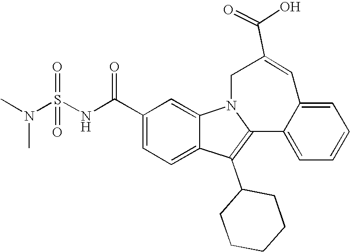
C1(C(NS(N(C)C)(=O)=O)=O)=CC=C2C(=C1)N1C(=C2C2CCCCC2)C2=CC=CC=C2C=C(C(O)=O)C1
